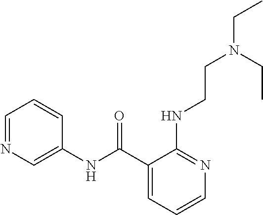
C1(C(NC2=CN=CC=C2)=O)=CC=CN=C1NCCN(CC)CC
